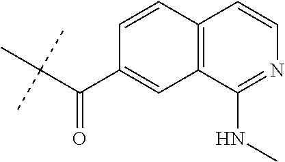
C(C(C1=CC2=C(C=C1)C=CN=C2NC)=O)(C)(C)C
